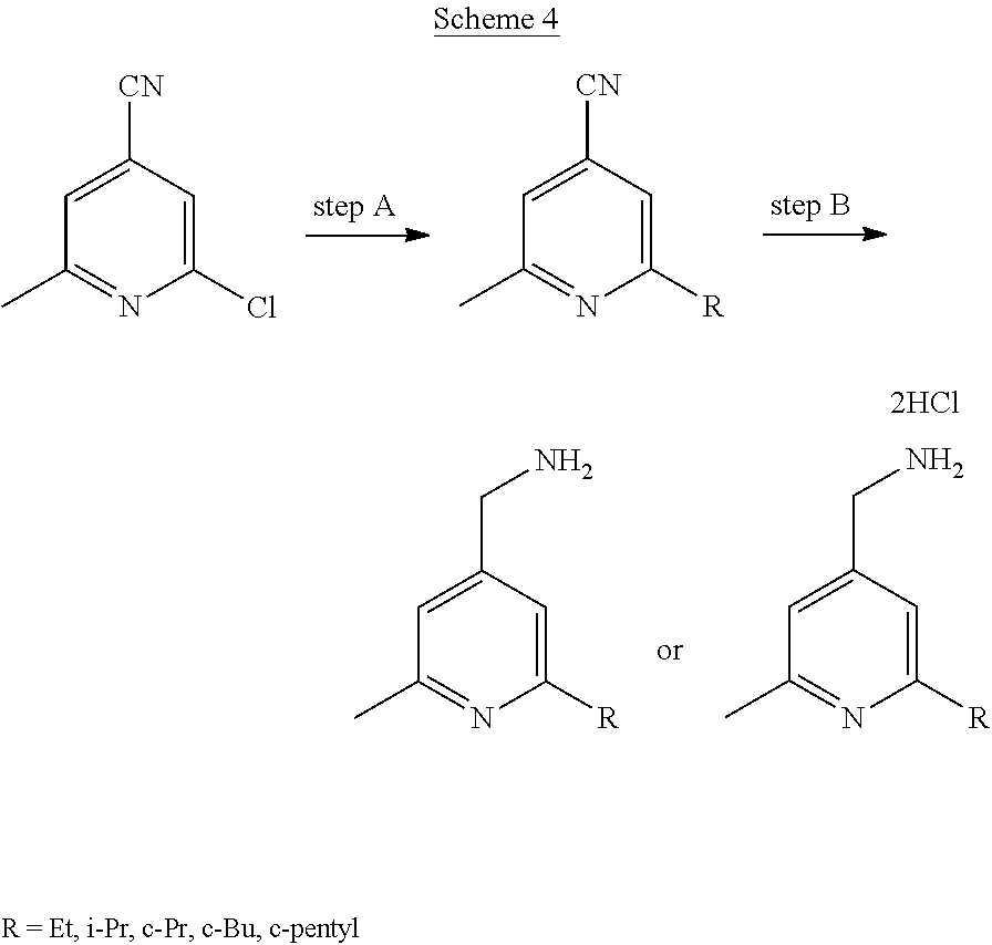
C1([CN])=CC(C)=NC(Cl)=C1.C1([CN])=CC(C)=NC([R])=C1.C1(CN)=CC(C)=NC([R])=C1.C1(CN)=CC(C)=NC([R])=C1
